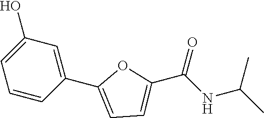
C1(C2=CC=C(C(NC(C)C)=O)O2)=CC(O)=CC=C1
